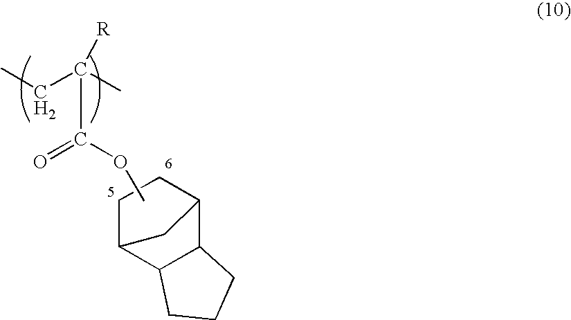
COC(=O)C([R])(C)CC.C1C2C3C(C(C1)C2)CCC3
